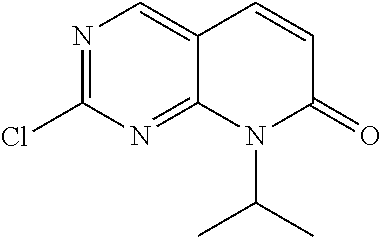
N1=C(Cl)N=C2C(=C1)C=CC(=O)N2C(C)C
